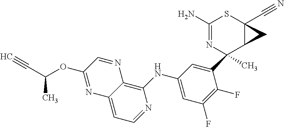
C1(C2(C)N=C(N)SC3(C#N)C2C3)=CC(NC2=C3C(=CC=N2)N=C(OC(C#C)C)C=N3)=CC(F)=C1F
